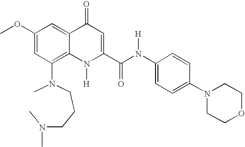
C1(N(CCCN(C)C)C)=C2C(=CC(OC)=C1)C(=O)C=C(C(N(C1=CC=C(N3CCOCC3)C=C1)[H])=O)N2[H]
